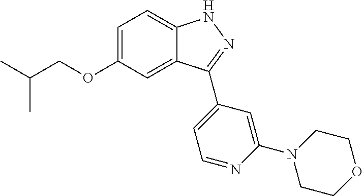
C1=C(OCC(C)C)C=C2C(=C1)NN=C2C1=CC=NC(N2CCOCC2)=C1
